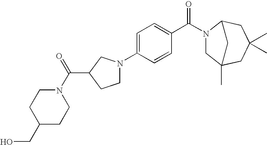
C1=C(N2CCC(C(N3CCC(CO)CC3)=O)C2)C=CC(C(N2CC3(C)CC(C)(C)CC2C3)=O)=C1
